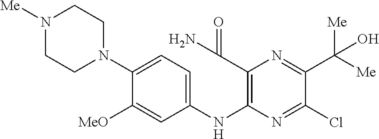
C1([MeO])=CC(NC2=C(C(N)=O)N=C(C([Me])([Me])O)C(Cl)=N2)=CC=C1N1CCN([Me])CC1
